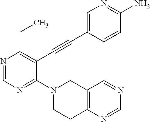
N1=CN=C(N2CCC3=C(C2)C=NC=N3)C(C#CC2=CN=C(N)C=C2)=C1CC
